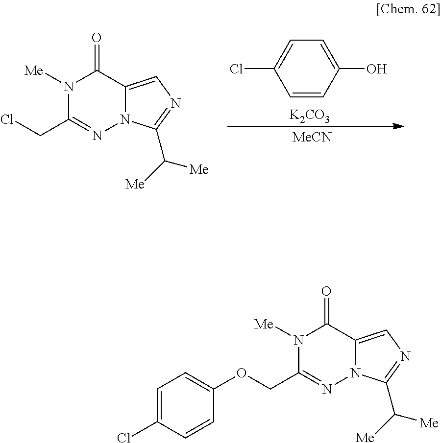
[MeCN].N1([Me])C(CCl)=NN2C(=CN=C2C([Me])[Me])C1=O.[K2CO3].C1=CC(O)=CC=C1Cl.N1([Me])C(COC2=CC=C(Cl)C=C2)=NN2C(=CN=C2C([Me])[Me])C1=O
